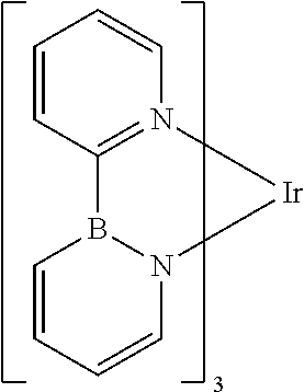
C1=CC=CN2B1C1=N([Ir]2)C=CC=C1
